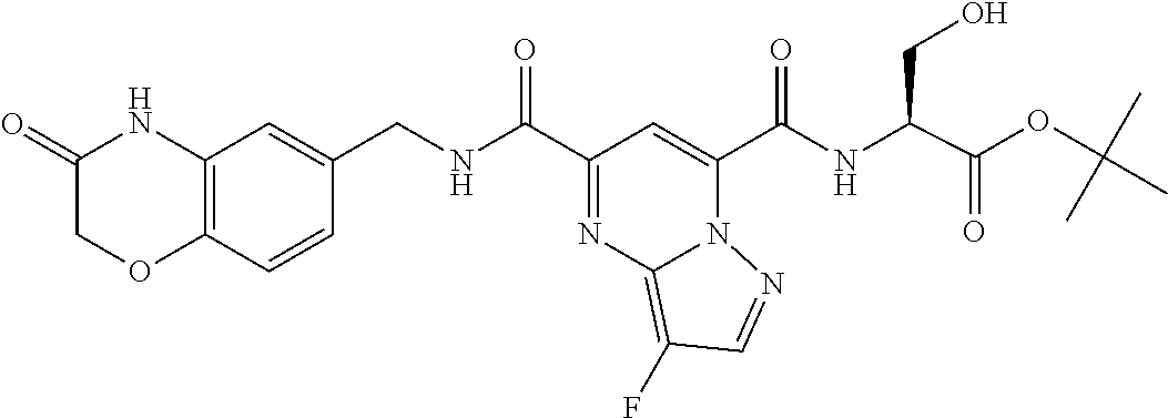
C(=O)(C1=CC(C(=O)NCC2=CC3=C(C=C2)OCC(=O)N3)=NC2=C(F)C=NN21)NC(C(OC(C)(C)C)=O)CO
